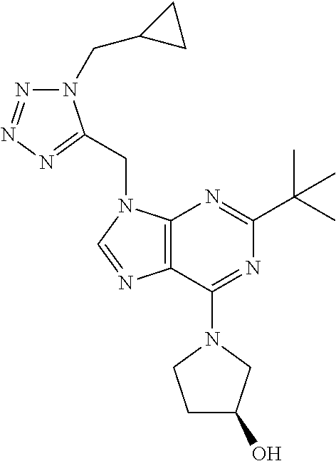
N1(CC2CC2)N=NN=C1CN1C2=C(N=C1)C(N1CCC(O)C1)=NC(C(C)(C)C)=N2
